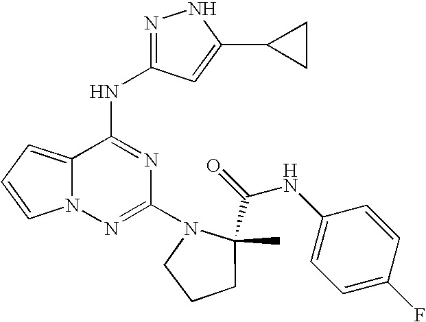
C1(N2CCCC2(C(=O)NC2=CC=C(F)C=C2)C)=NN2C(=CC=C2)C(NC2=NNC(C3CC3)=C2)=N1
